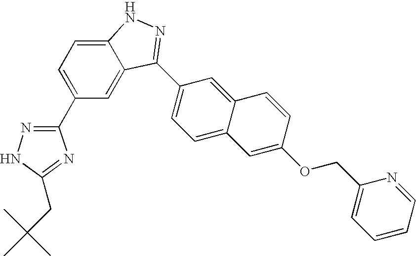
C12=CC=C(C3=NNC(CC(C)(C)C)=N3)C=C1C(C1=CC=C3C(=C1)C=CC(OCC1=CC=CC=N1)=C3)=NN2
